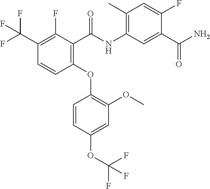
C1(C(F)(F)F)=C(F)C(C(NC2=C(C)C=C(F)C(C(N)=O)=C2)=O)=C(OC2=C(OC)C=C(OC(F)(F)F)C=C2)C=C1
